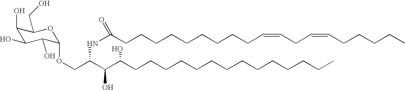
C1(O)C(O)C(O)C(OCC(C(C(CCCCCCCCCCCCCC)O)O)NC(CCCCCCCCCC=CCC=CCCCCC)=O)OC1CO
